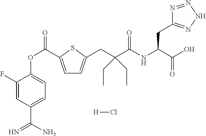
C1(F)=CC(C(N)=N)=CC=C1OC(=O)C1=CC=C(CC(C(=O)NC(C(O)=O)CC2=NNN=N2)(CC)CC)S1.[H]Cl
